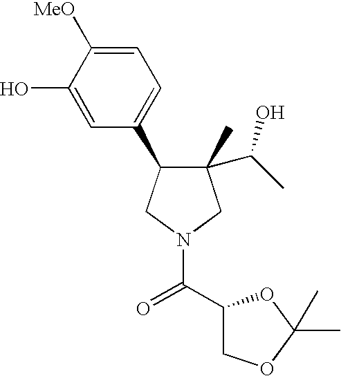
C1(C)(C(O)C)C(C2=CC=C([MeO])C(O)=C2)CN(C(=O)C2COC(C)(C)O2)C1
